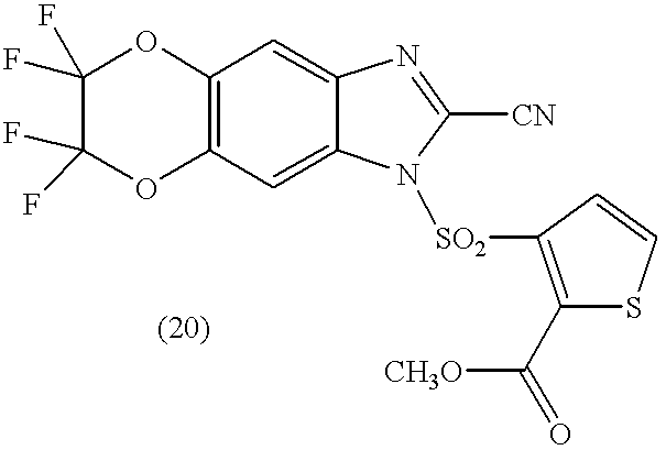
C12=C(C=C3C(=C1)N=C([CN])N3[SO2]C1=C(C([CH3O])=O)SC=C1)OC(F)(F)C(F)(F)O2
